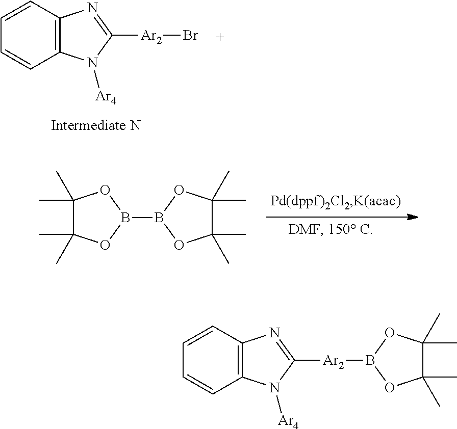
C12=C(C=CC=C1)N=C([Ar2]Br)N2[Ar4].C1(C)(C)C(C)(C)OB(B2OC(C)(C)C(C)(C)O2)O1.C12=C(C=CC=C1)N=C([Ar2]B1OC(C)(C)C(C)(C)O1)N2[Ar4]
